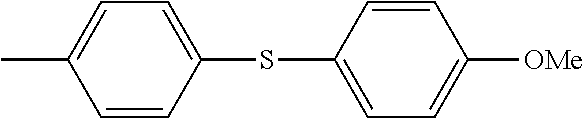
CC1=CC=C(SC2=CC=C([OMe])C=C2)C=C1
